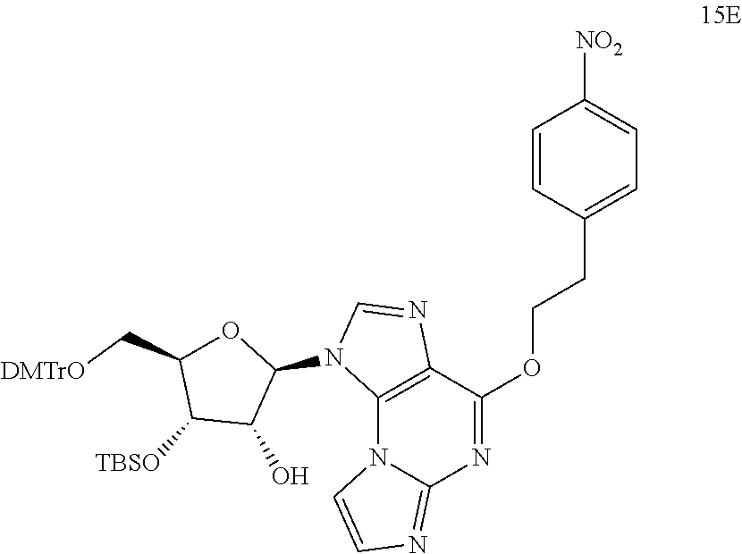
O(CCC1=CC=C([NO2])C=C1)C1=NC2=NC=CN2C2=C1N=CN2C1OC(C[DMTrO])C([TBSO])C1O
